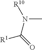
N(C)(C(=O)[R1])[R10]
